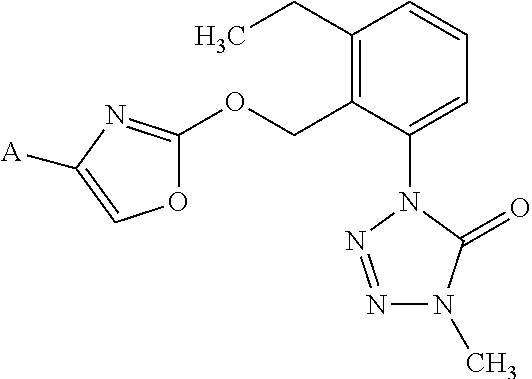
C1(CC)=C(COC2=NC([A])=CO2)C(N2N=NN(C)C2=O)=CC=C1
